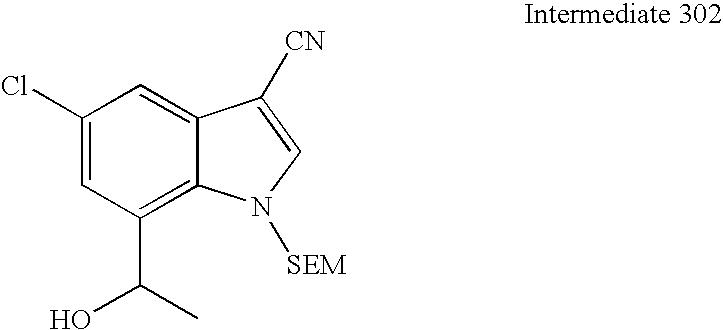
C1(Cl)=CC(C(C)O)=C2C(=C1)C([CN])=CN2[SEM]
